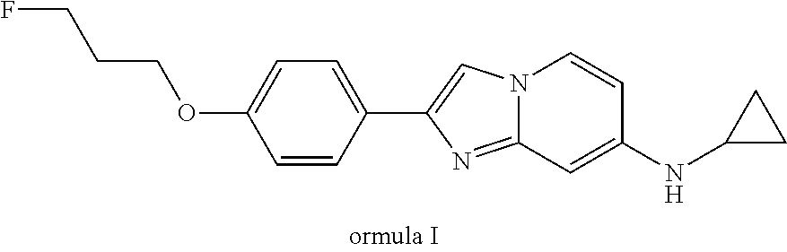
N12C(=NC(C3=CC=C(OCCCF)C=C3)=C1)C=C(NC1CC1)C=C2
